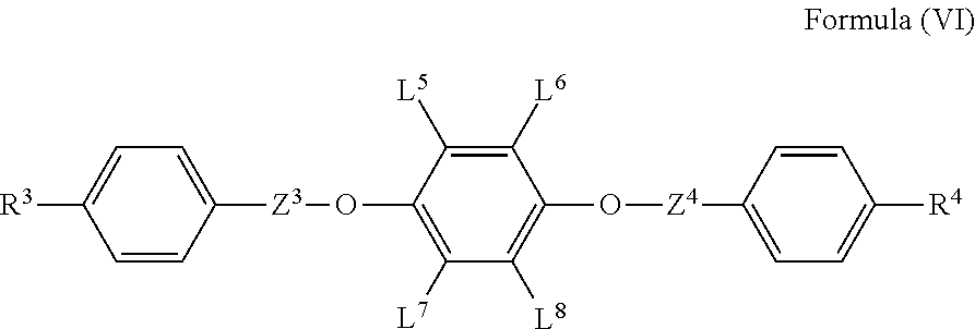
C1=CC([Z3]OC2=C([L7])C([L8])=C(O[Z4]C3=CC=C([R4])C=C3)C([L6])=C2[L5])=CC=C1[R3]
